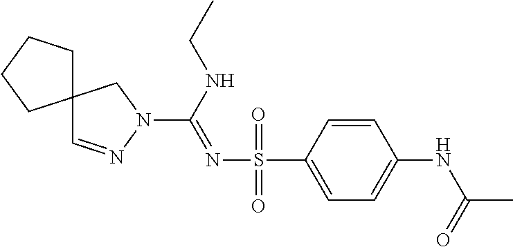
C12(CCCC1)C=NN(C(NCC)=NS(C1=CC=C(NC(C)=O)C=C1)(=O)=O)C2
